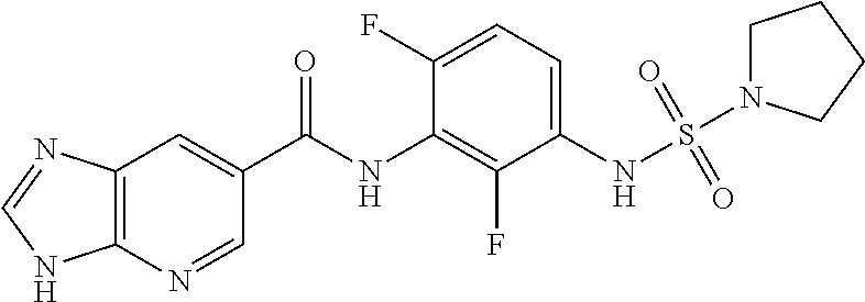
C12=C(N=CC(C(NC3=C(F)C(NS(=O)(=O)N4CCCC4)=CC=C3F)=O)=C1)NC=N2
